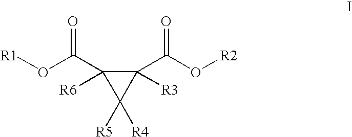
C1(C(O[R1])=O)([R6])C([R5])([R4])C1(C(O[R2])=O)[R3]
